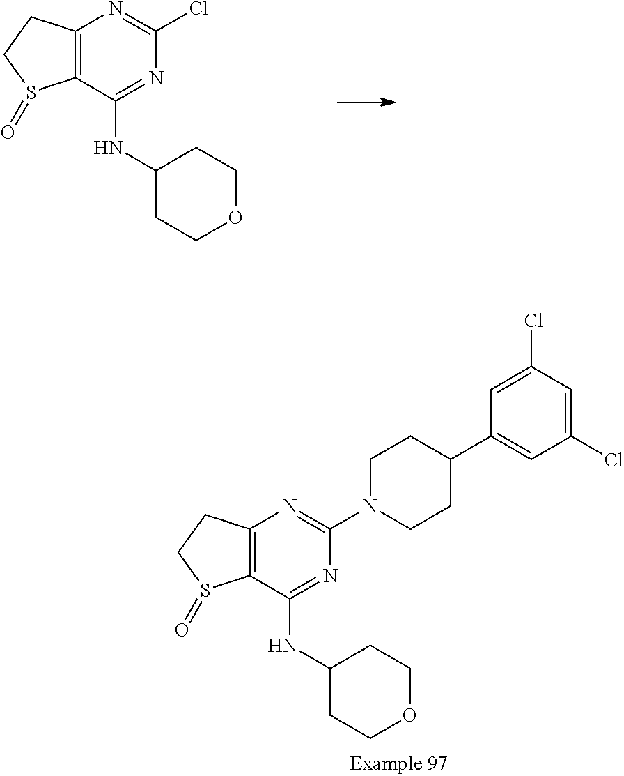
C12=C(C(NC3CCOCC3)=NC(Cl)=N1)S(=O)CC2.C12=C(C(NC3CCOCC3)=NC(N3CCC(C4=CC(Cl)=CC(Cl)=C4)CC3)=N1)S(=O)CC2
